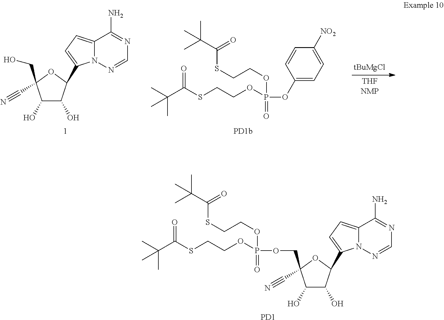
[THFNMP].C1(O)C(O)C(C2=CC=C3N2N=CN=C3N)OC1(CO)C#N.C1(OP(OCCSC(C(C)(C)C)=O)(=O)OCCSC(C(C)(C)C)=O)=CC=C([NO2])C=C1.[tBuMgCl].C1(O)C(O)C(C2=CC=C3N2N=CN=C3N)OC1(COP(OCCSC(C(C)(C)C)=O)(=O)OCCSC(C(C)(C)C)=O)C#N.[PD1]
